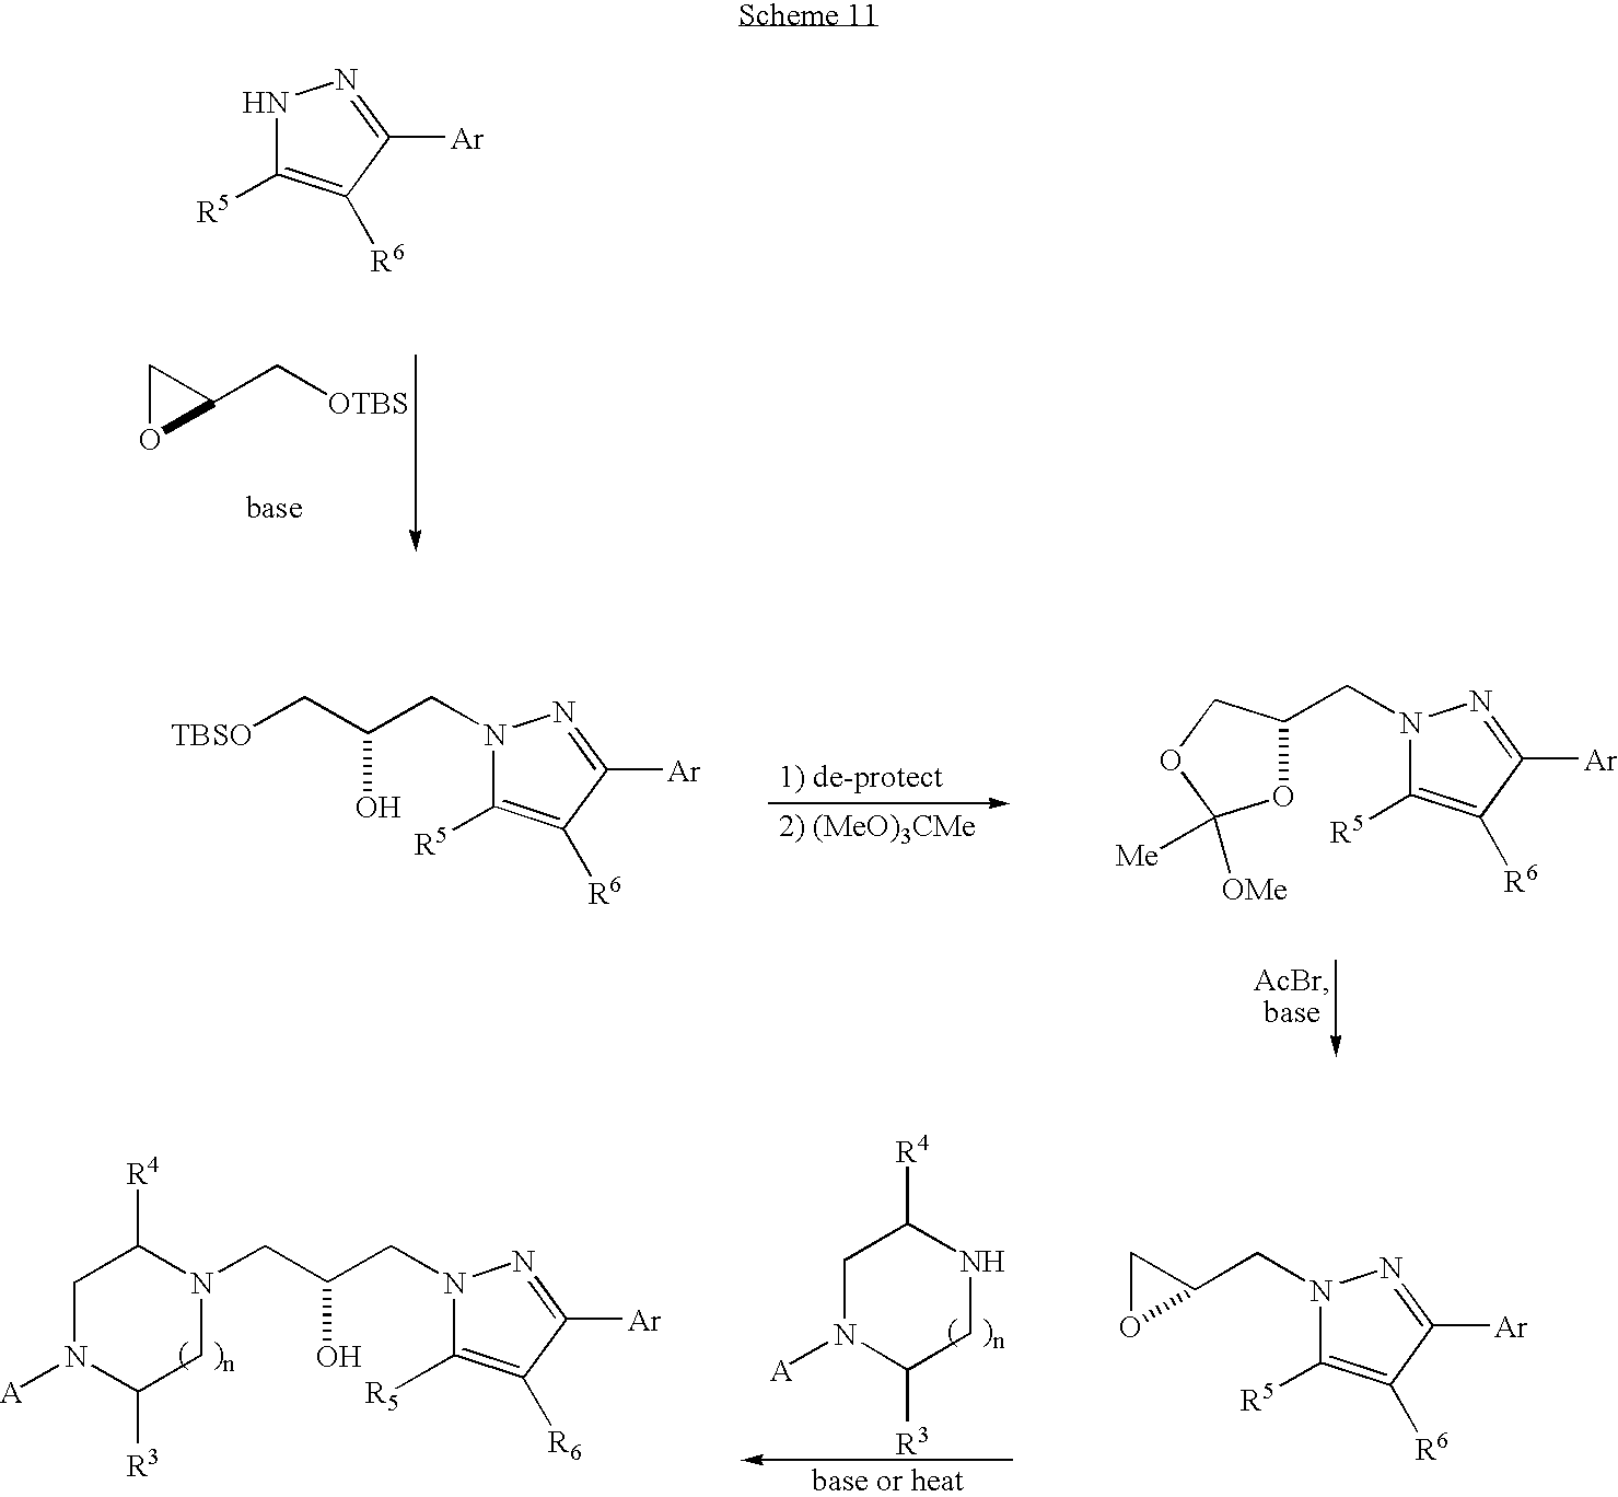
C1(C[OTBS])CO1.N1C([R5])=C([R6])C([Ar])=N1.C1N([A])C([R3])CNC1[R4].N1(CC2CO2)C([R5])=C([R6])C([Ar])=N1.N1(CC(CN2CC([R3])N([A])CC2[R4])O)C([R5])=C([R6])C([Ar])=N1.[TBSO]CC(CN1C([R5])=C([R6])C([Ar])=N1)O.C(C1OC([OMe])([Me])OC1)N1C([R5])=C([R6])C([Ar])=N1
